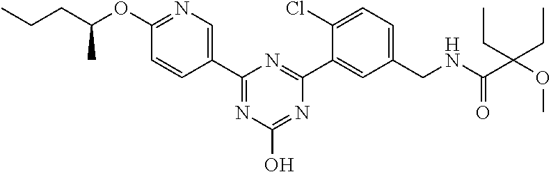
C1(CNC(C(OC)(CC)CC)=O)=CC=C(Cl)C(C2=NC(C3=CN=C(OC(CCC)C)C=C3)=NC(O)=N2)=C1
